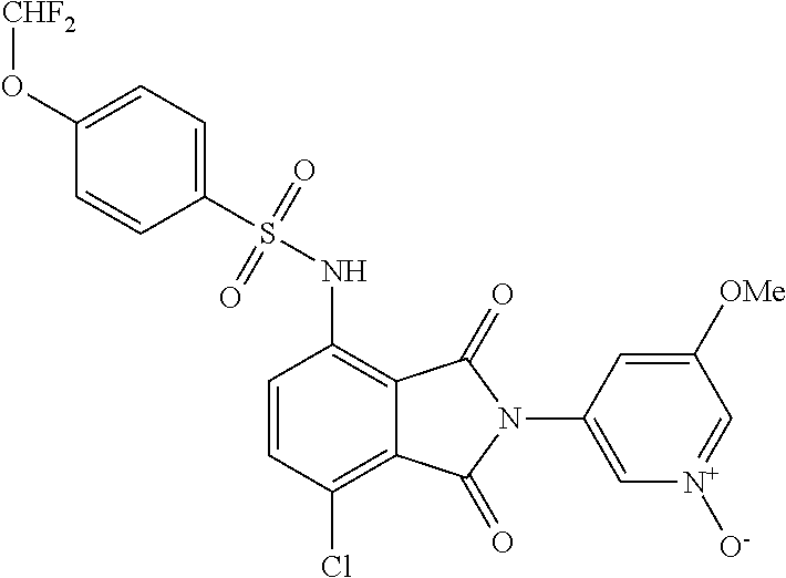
C1(O[CHF2])=CC=C(S(=O)(=O)NC2=C3C(=C(Cl)C=C2)C(=O)N(C2=C[N+]([O-])=CC([OMe])=C2)C3=O)C=C1
